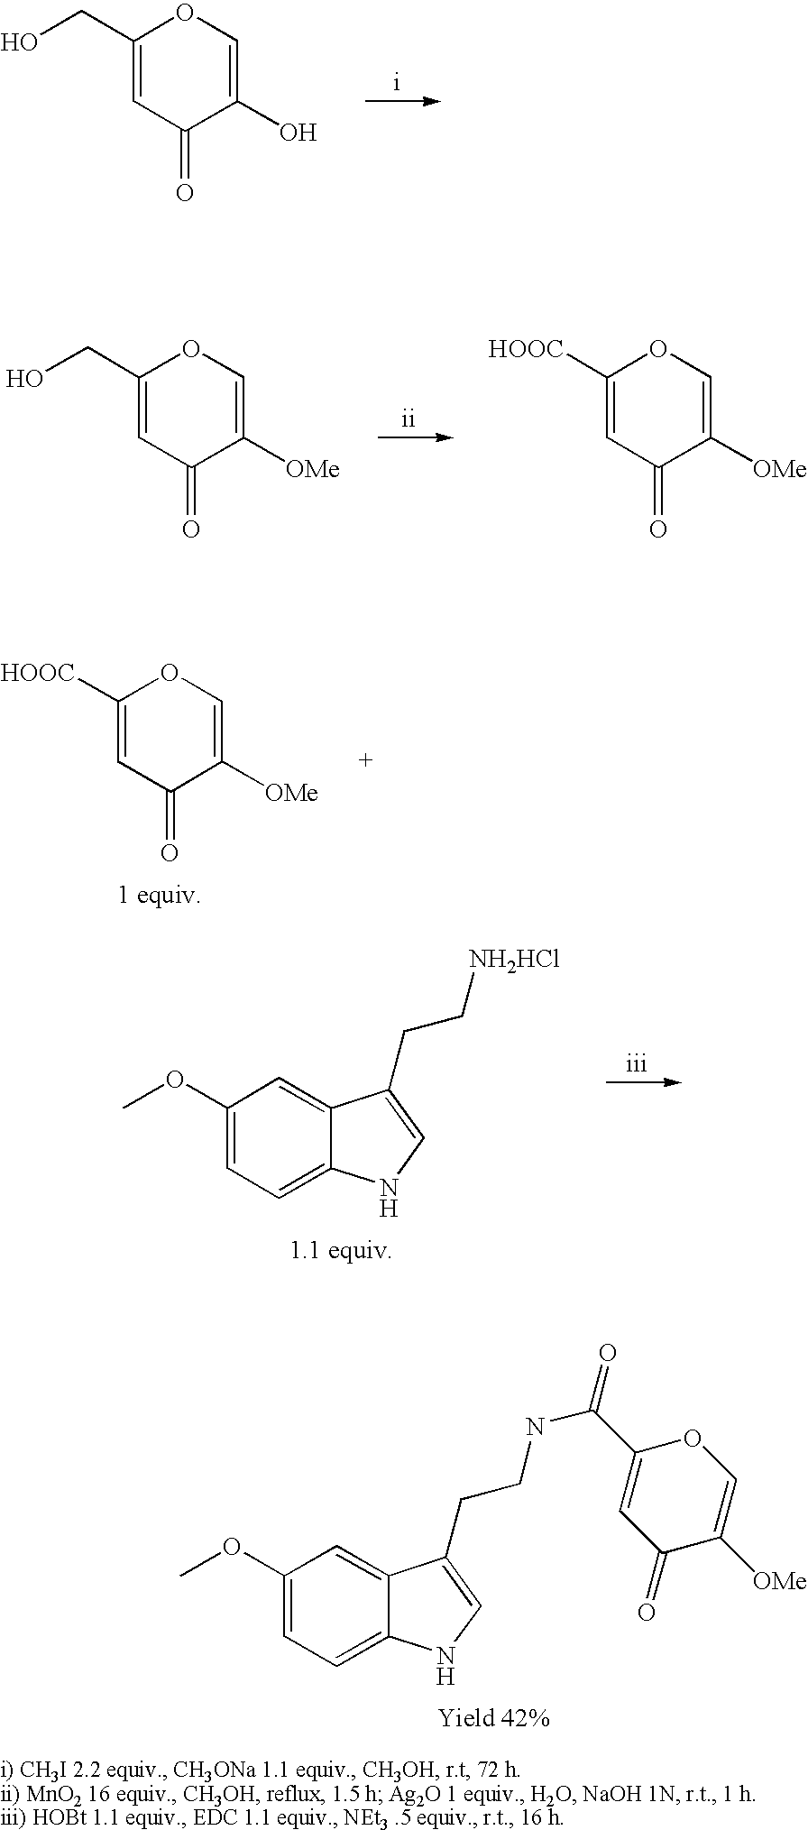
C1(CO)=CC(=O)C(O)=CO1.C1(CO)=CC(=O)C([OMe])=CO1.C1([HOOC])=CC(=O)C([OMe])=CO1.C1([HOOC])=CC(=O)C([OMe])=CO1.C1(OC)=CC=C2C(=C1)C(CC[NH2HCl])=CN2.C1(OC)=CC=C2C(=C1)C(CCNC(=O)C1=CC(=O)C([OMe])=CO1)=CN2
